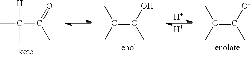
[H]C(C)(C(=O)C)C.CC(C)=C(O)C.CC(C)=C([O-])C.[H].[H]
